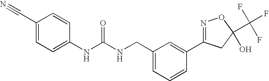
N(C(NCC1=CC=CC(C2=NOC(C(F)(F)F)(O)C2)=C1)=O)C1=CC=C(C#N)C=C1
